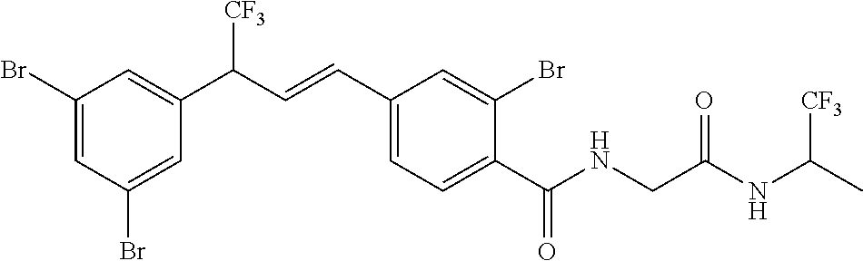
C1(Br)=CC(Br)=CC(C(C=CC2=CC=C(C(NCC(NC([CF3])C)=O)=O)C(Br)=C2)[CF3])=C1
